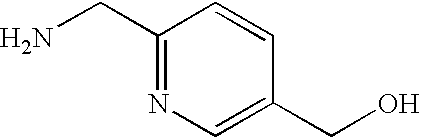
C1(CN)=NC=C(CO)C=C1
